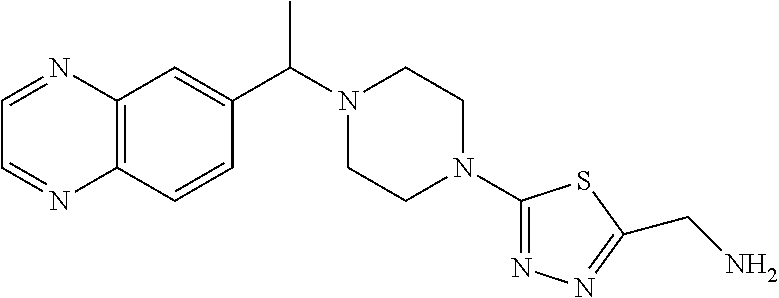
C12=C(C=CC(C(N3CCN(C4=NN=C(CN)S4)CC3)C)=C1)N=CC=N2
